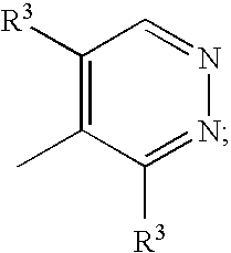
C1([R3])=C(C)C([R3])=NN=C1
